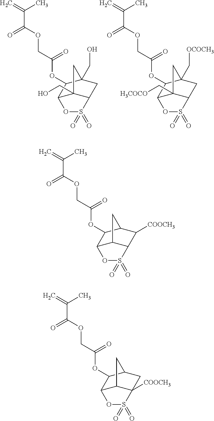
C=C(C)C(OCC(=O)OC1C2C3C(C([COOCH3])C1C3)S(=O)(=O)O2)=O.C=C(C)C(OCC(=O)OC1C2C3C([COOCH3])(CC1C3)S(=O)(=O)O2)=O.C=C(C)C(OCC(=O)OC1C2C3(CO)C(CC1(CO)C3)S(=O)(=O)O2)=O.C=C(C)C(OCC(=O)OC1C2C3(C[H3COCO])C(CC1(C[OCOCH3])C3)S(=O)(=O)O2)=O
